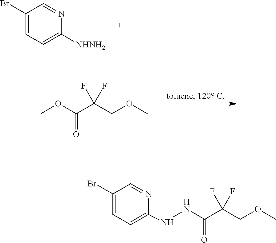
C1(Br)=CC=C([NHNH2])N=C1.COC(C(COC)(F)F)=O.N(C1=CC=C(Br)C=N1)NC(C(COC)(F)F)=O
